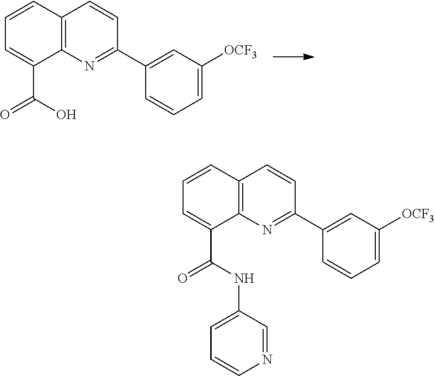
C12=C(N=C(C3=CC([OCF3])=CC=C3)C=C1)C(C(O)=O)=CC=C2.C12=C(N=C(C3=CC([OCF3])=CC=C3)C=C1)C(C(NC1=CC=CN=C1)=O)=CC=C2
